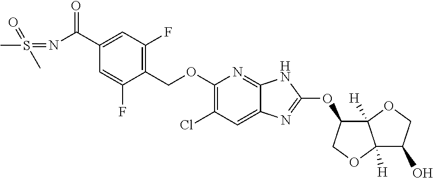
C1(COC2=C(Cl)C=C3C(=N2)NC(OC2C4([H])C([H])(OC2)C(O)CO4)=N3)=C(F)C=C(C(N=S(C)(=O)C)=O)C=C1F
